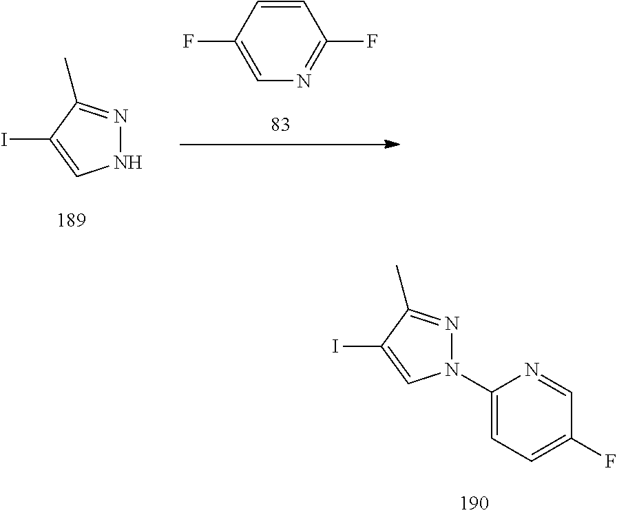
N1=C(C)C(I)=CN1.C1=CC(F)=CN=C1F.N1=C(C)C(I)=CN1C1=CC=C(F)C=N1
